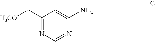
NC1=CC(C[H3CO])=NC=N1
